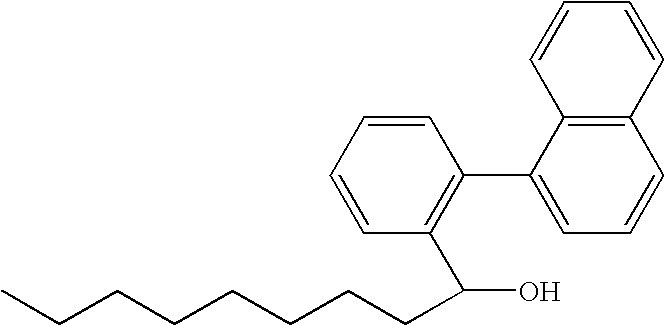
C1=CC=CC(C(O)CCCCCCCC)=C1C1=CC=CC2=C1C=CC=C2
